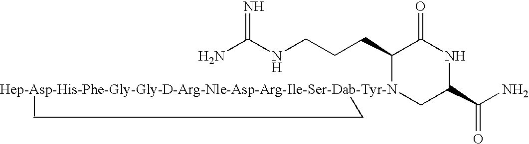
NC(NCCCC1[Hep-Asp-His-Phe-Gly-Gly-D-Arg-Nle-Asp-Arg-Ile-Ser-Dab-Tyr-N]2(CC(C(N)=O)NC1=O)CC2)=N
